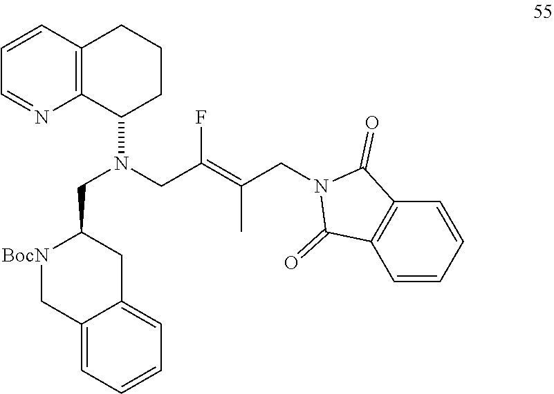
C1=CC2=C(N=C1)C(N(CC(=C(CN1C(=O)C3=C(C1=O)C=CC=C3)C)F)CC1[BocN]CC3=CC=CC=C3C1)CCC2
